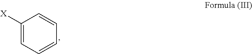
C1([X])=CC=CC=C1
